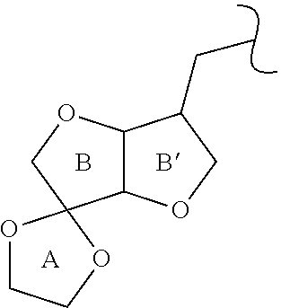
C(C)C1C2C(OC1)C1(CO2)OCCO1.B.[A]
